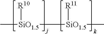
C[SiO1.5]([SiO1.5](C)[R11])[R10]
